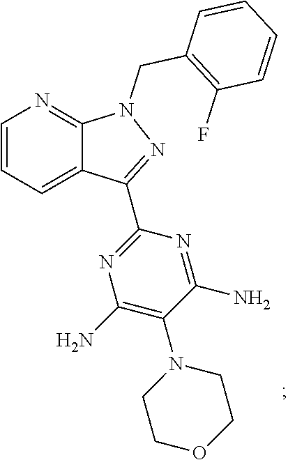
C1COCCN1C1=C(N)N=C(C2=NN(CC3=C(F)C=CC=C3)C3=NC=CC=C32)N=C1N
